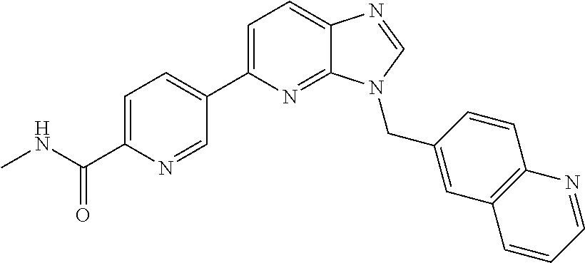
C1=C(C2=CC=C(C(NC)=O)N=C2)N=C2C(=C1)N=CN2CC1=CC2=C(C=C1)N=CC=C2
